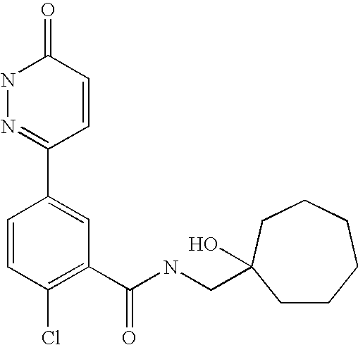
N1N=C(C2=CC(C(NCC3(O)CCCCCC3)=O)=C(Cl)C=C2)C=CC1=O
